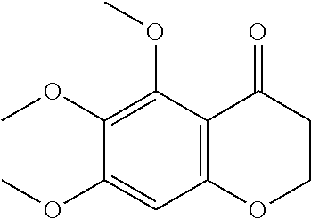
C12=C(C(OC)=C(OC)C(OC)=C1)C(=O)CCO2
